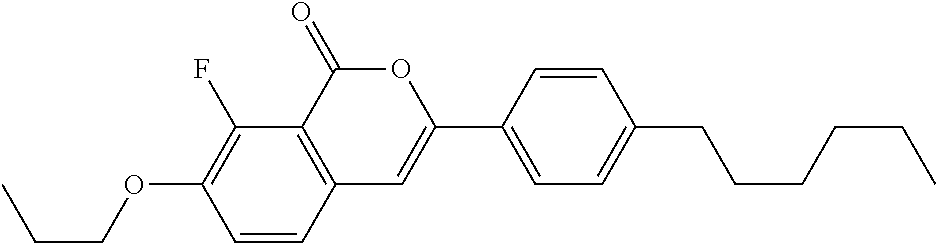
C1=CC2=C(C(F)=C1OCCC)C(=O)OC(C1=CC=C(CCCCCC)C=C1)=C2
